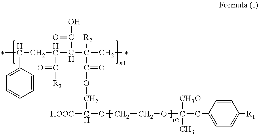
CC(C1=CC=CC=C1)CC(C(C(CC)([R2])C(=O)OCC([HOOC])OCCOC(C(=O)C1=CC=C([R1])C=C1)(C)C)C(O)=O)C(=O)[R3]
